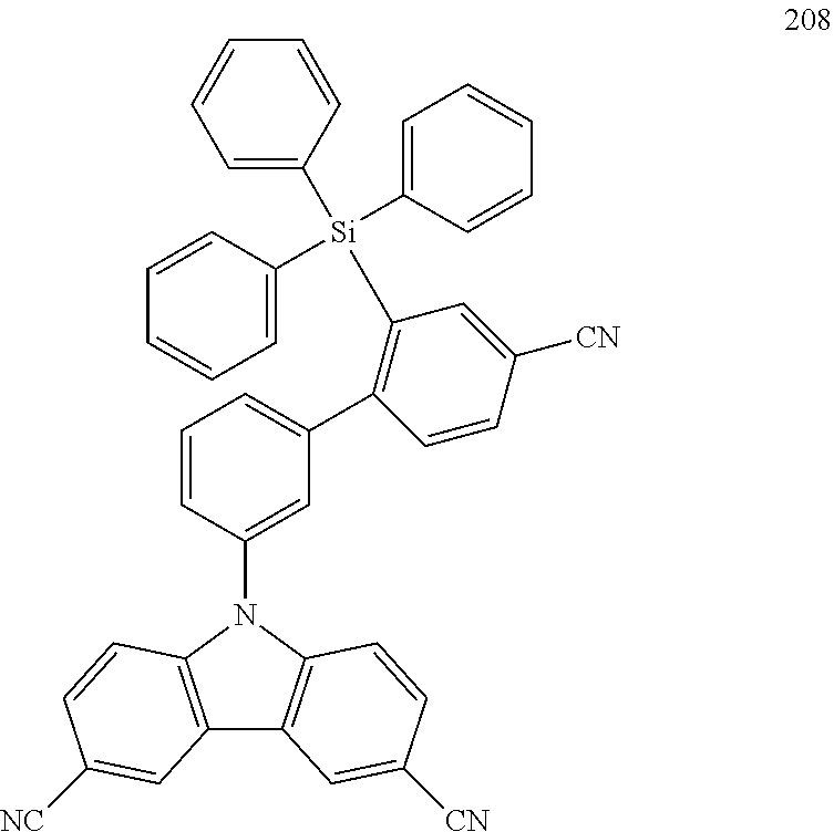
C12=C(N(C3=CC(C4=C([Si](C5=CC=CC=C5)(C5=CC=CC=C5)C5=CC=CC=C5)C=C([CN])C=C4)=CC=C3)C3=C1C=C([CN])C=C3)C=CC([NC])=C2
